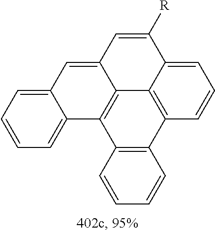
C1=CC=C2C(=C1)C1=C3C4=C(C5=C1C=CC=C5)C=CC=C4C([R])=CC3=C2
